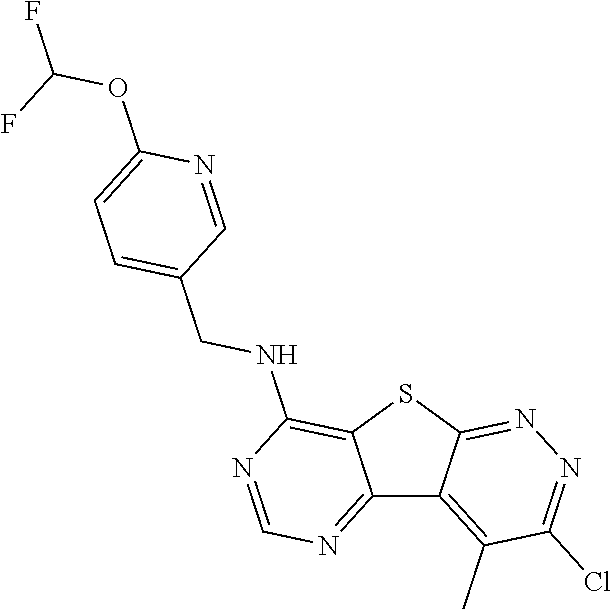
C12=NC=NC(NCC3=CC=C(OC(F)F)N=C3)=C1SC1=NN=C(Cl)C(C)=C21
